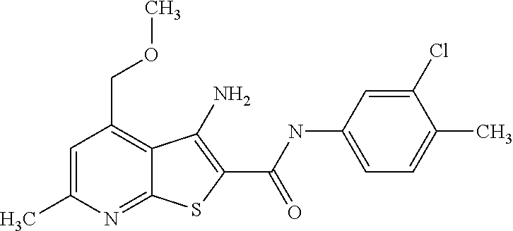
C12=NC(C)=CC(COC)=C1C(N)=C(C(NC1=CC=C(C)C(Cl)=C1)=O)S2
